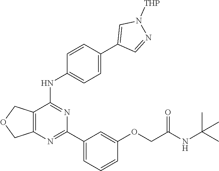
C12=C(C(NC3=CC=C(C4=CN([THP])N=C4)C=C3)=NC(C3=CC=CC(OCC(NC(C)(C)C)=O)=C3)=N1)COC2
